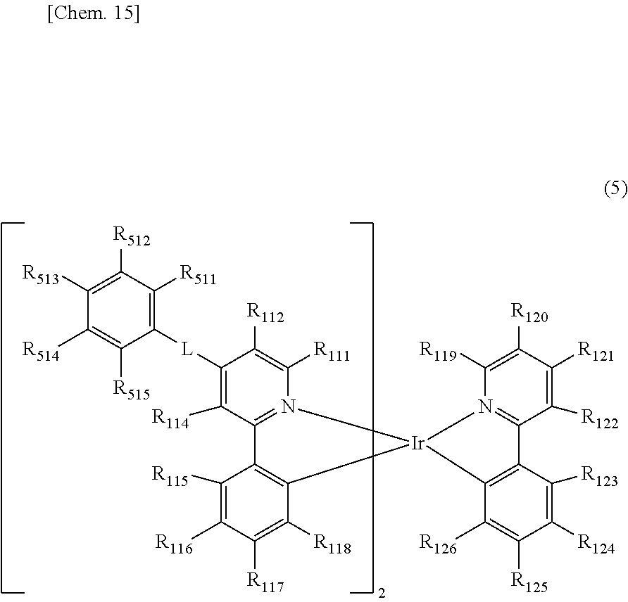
C1([L]C2=C([R511])C([R512])=C([R513])C([R514])=C2[R515])=C([R114])C2=N(C([R111])=C1[R112])[Ir]1(C3=C2C([R115])=C([R116])C([R117])=C3[R118])N2=C(C([R122])=C([R121])C([R120])=C2[R119])C2=C1C([R126])=C([R125])C([R124])=C2[R123]
